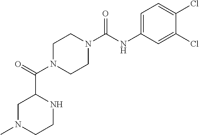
C1N(C(C2CN(C)CCN2)=O)CCN(C(NC2=CC=C(Cl)C(Cl)=C2)=O)C1
